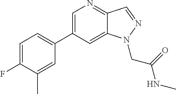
C1=C(C2=CC=C(F)C(C)=C2)C=C2C(=N1)C=NN2CC(NC)=O
